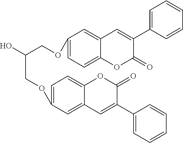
C1=C(OCC(O)COC2=CC=C3C(=C2)C=C(C2=CC=CC=C2)C(=O)O3)C=C2C(=C1)OC(=O)C(C1=CC=CC=C1)=C2
